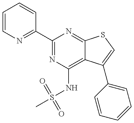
C1=CN=C(C2=NC(NS(C)(=O)=O)=C3C(=N2)SC=C3C2=CC=CC=C2)C=C1
